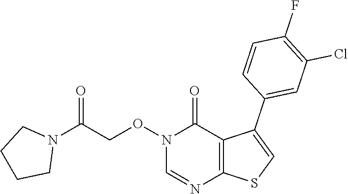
C1=NC2=C(C(=O)N1OCC(N1CCCC1)=O)C(C1=CC(Cl)=C(F)C=C1)=CS2
